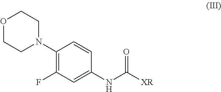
C1(N2CCOCC2)=C(F)C=C(NC([XR])=O)C=C1
